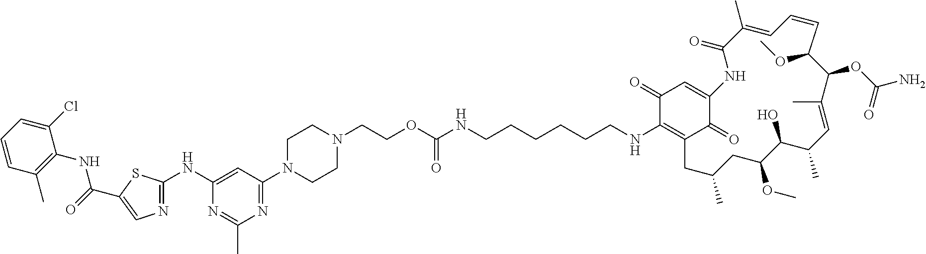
C1=CC(C)=C(NC(=O)C2=CN=C(NC3=CC(N4CCN(CCOC(NCCCCCCNC5=C6C(=O)C(=CC5=O)NC(=O)C(C)=CC=CC(OC)C(OC(N)=O)C(C)=CC(C)C(O)C(OC)CC(C)C6)=O)CC4)=NC(C)=N3)S2)C(Cl)=C1
